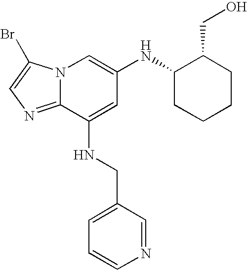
N12C(=NC=C1Br)C(NCC1=CC=CN=C1)=CC(NC1CCCCC1CO)=C2
